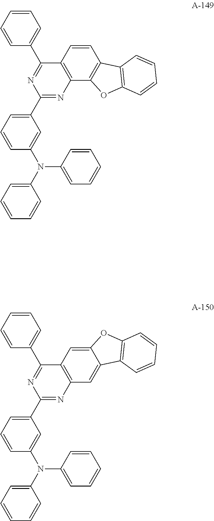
C1=CC2=C(C3=C1C1=C(O3)C=CC=C1)N=C(C1=CC=CC(N(C3=CC=CC=C3)C3=CC=CC=C3)=C1)N=C2C1=CC=CC=C1.C12=CC3=C(C=C1C1=C(O2)C=CC=C1)N=C(C1=CC=CC(N(C2=CC=CC=C2)C2=CC=CC=C2)=C1)N=C3C1=CC=CC=C1
